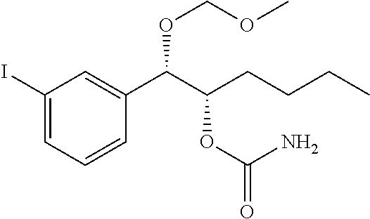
C1(I)=CC=CC(C(C(CCCC)OC(=O)N)OCOC)=C1
